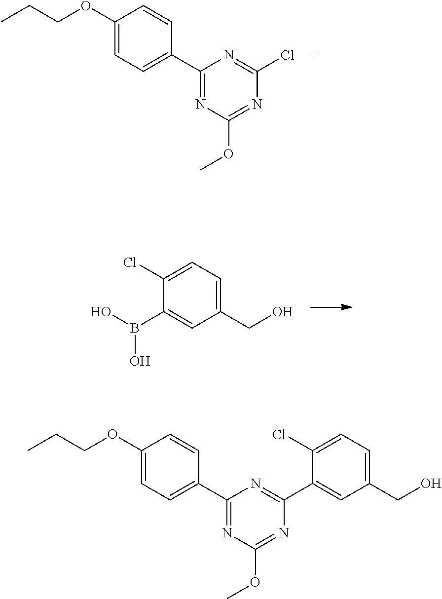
OB(O)C1=CC(CO)=CC=C1Cl.C1(C2=CC=C(OCCC)C=C2)=NC(OC)=NC(C2=CC(CO)=CC=C2Cl)=N1.C1(C2=CC=C(OCCC)C=C2)=NC(OC)=NC(Cl)=N1
